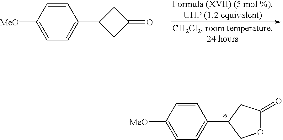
O1C(=O)CC(C2=CC=C([MeO])C=C2)C1.C1C(C2=CC=C([MeO])C=C2)CC1=O
